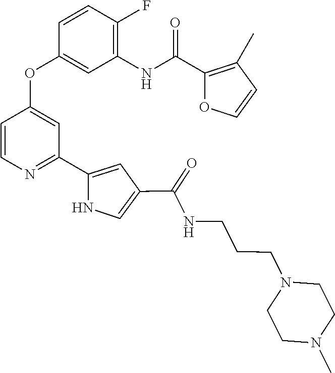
C1=CN=C(C2=CC(C(NCCCN3CCN(C)CC3)=O)=CN2)C=C1OC1=CC(NC(C2=C(C)C=CO2)=O)=C(F)C=C1
